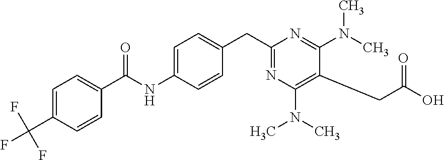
C1=C(C(F)(F)F)C=CC(C(NC2=CC=C(CC3=NC(N(C)C)=C(CC(O)=O)C(N(C)C)=N3)C=C2)=O)=C1
